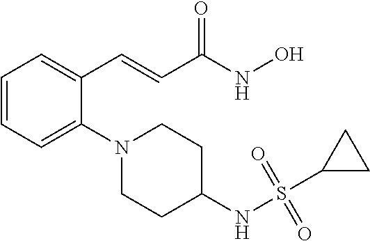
C1=CC=C(N2CCC(NS(=O)(=O)C3CC3)CC2)C(C=CC(NO)=O)=C1
